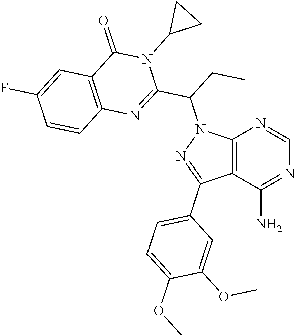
C12=C(C(N)=NC=N1)C(C1=CC=C(OC)C(OC)=C1)=NN2C(C1=NC2=C(C(=O)N1C1CC1)C=C(F)C=C2)CC
